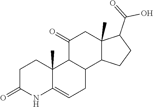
C1C(=O)NC2=CCC3C(C2(C)C1)C(=O)CC1(C)C3CCC1C(=O)O
